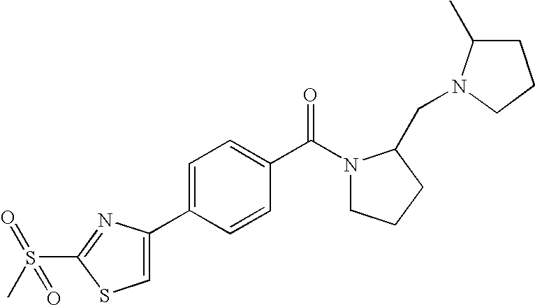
C1=C(C2=CC=C(C(N3CCCC3CN3C(C)CCC3)=O)C=C2)N=C(S(C)(=O)=O)S1
